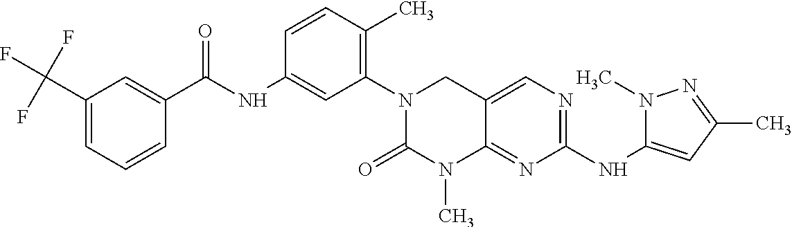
C1(C(F)(F)F)=CC=CC(C(NC2=CC(N3C(=O)N(C)C4=NC(NC5=CC(C)=NN5C)=NC=C4C3)=C(C)C=C2)=O)=C1
